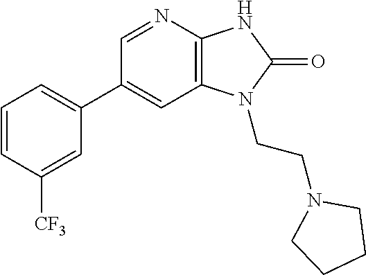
C1(C2=CC=CC([CF3])=C2)=CC2=C(N=C1)NC(=O)N2CCN1CCCC1
